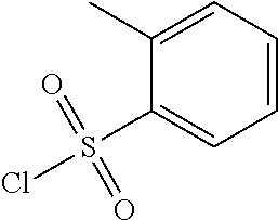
C1(C)=CC=CC=C1S(Cl)(=O)=O
